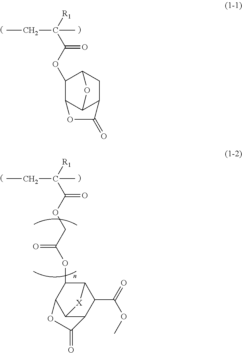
C(C([R1])(C(OC1C2C3C(CC1O3)C(=O)O2)=O)C)C.C(C([R1])(C(OCC(OC1C2C3C(C(C(=O)OC)C1[X]3)C(=O)O2)=O)=O)C)C
